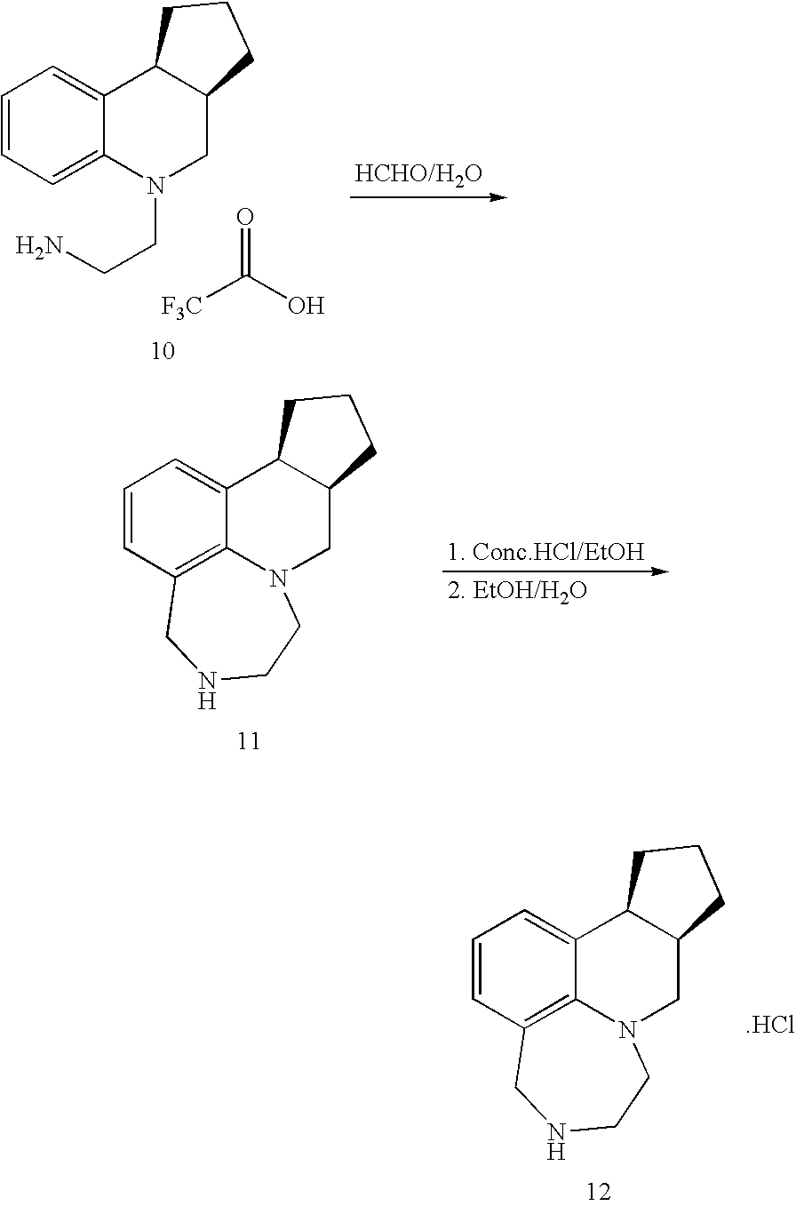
C1=CC=C2C(=C1)C1C(CN2CCN)CCC1.[F3C]C(O)=O.C1=CC2=C3C(=C1)C1C(CN3CCNC2)CCC1.C1=CC2=C3C(=C1)C1C(CN3CCNC2)CCC1.[.HCl]
